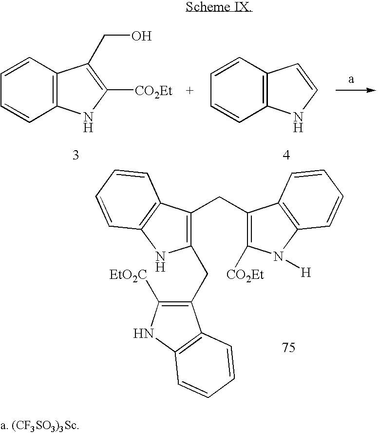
C12=C(C=CC=C1)C(CO)=C([CO2Et])N2.C12=C(C=CC=C1)C=CN2.C1(CC2=C([EtO2C])NC3=C2C=CC=C3)=C(CC2=C([CO2Et])N([H])C3=C2C=CC=C3)C2=C(N1)C=CC=C2
